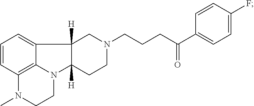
C1=CC2=C3C(=C1)C1([H])C([H])(N3CCN2C)CCN(CCCC(=O)C2=CC=C(F)C=C2)C1
